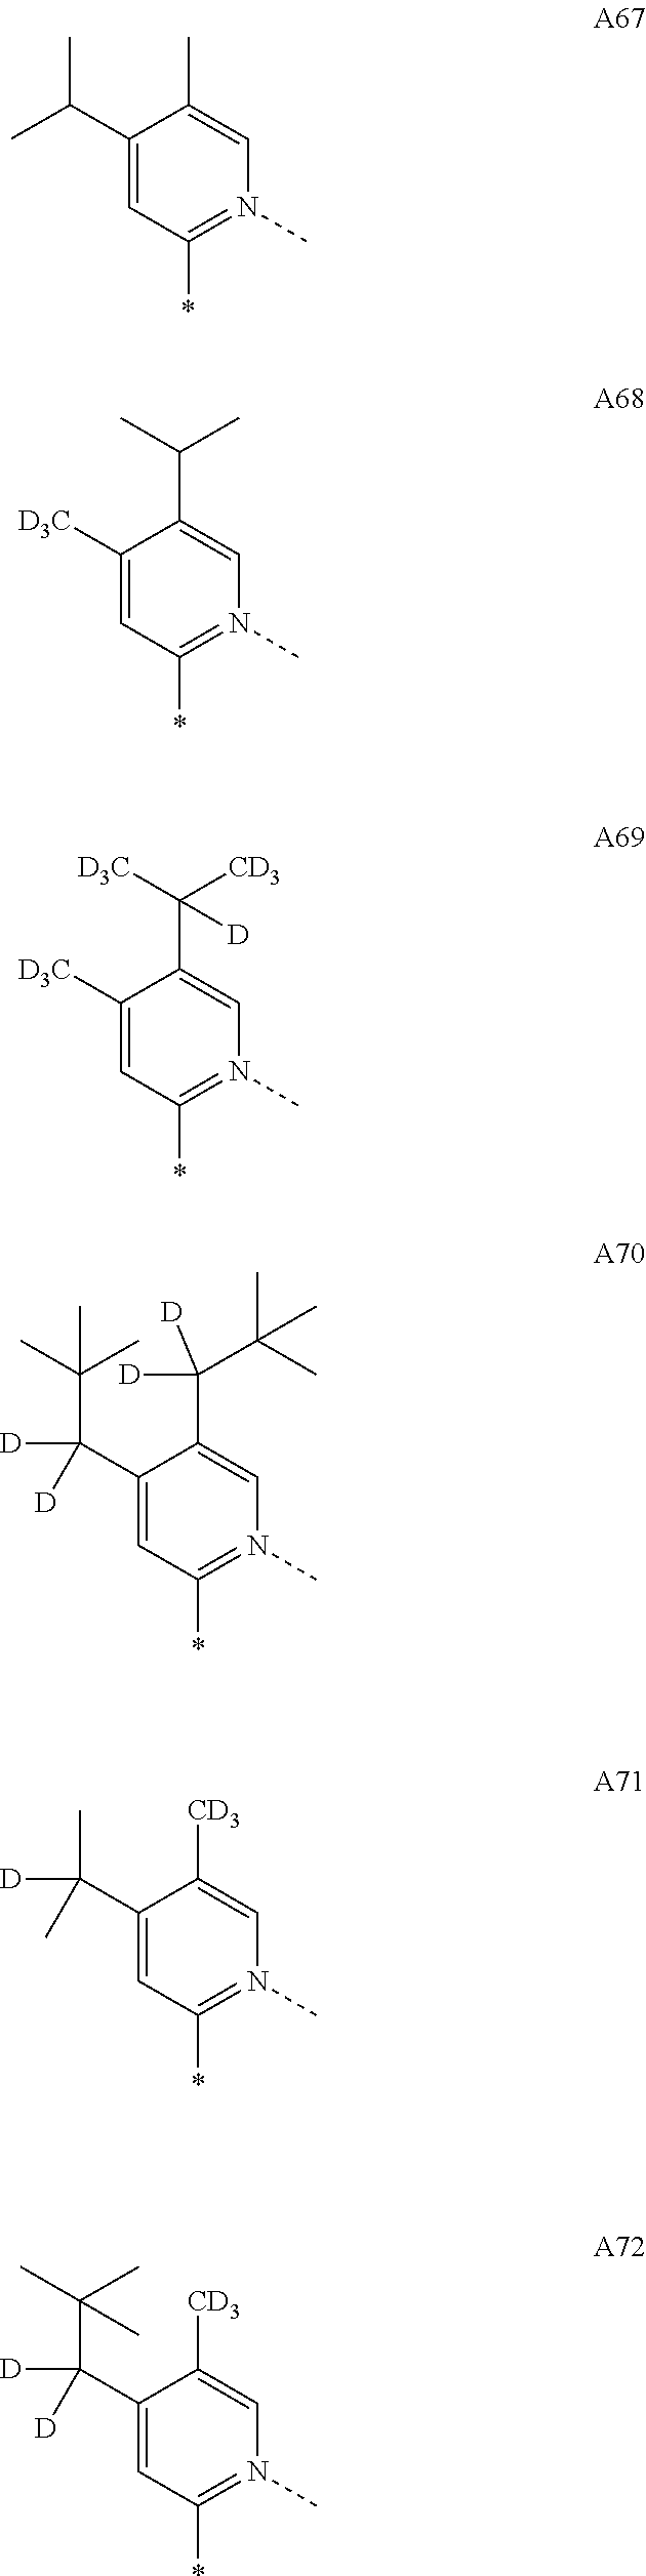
C1(C(C)C)=CC(*)=N(C)C=C1C.C1([D3C])=CC(*)=N(C)C=C1C(C)C.C1([D3C])=CC(*)=N(C)C=C1C([D3C])([CD3])[D].C1(C([D])([D])C(C)(C)C)=CC(*)=N(C)C=C1C([D])([D])C(C)(C)C.C1(C([D])(C)C)=CC(*)=N(C)C=C1[CD3].C1(C([D])([D])C(C)(C)C)=CC(*)=N(C)C=C1[CD3]
